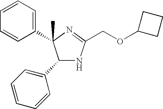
C1(C2=CC=CC=C2)NC(COC2CCC2)=NC1(C1=CC=CC=C1)C
